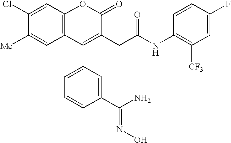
C12=C(C=C(Cl)C([Me])=C1)OC(=O)C(CC(NC1=C([CF3])C=C(F)C=C1)=O)=C2C1=CC=CC(C(=NO)N)=C1
